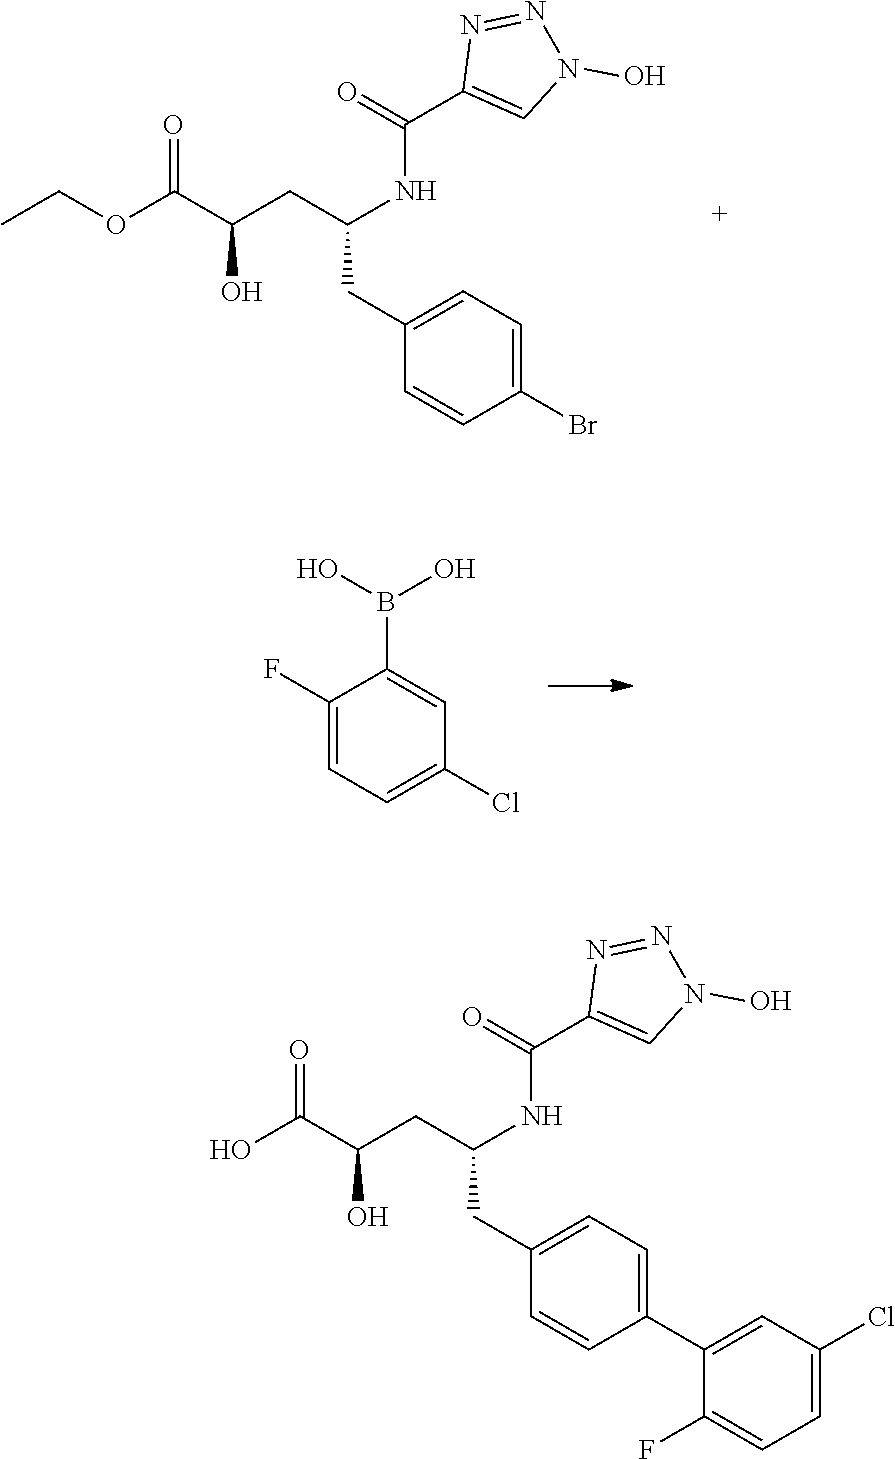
CCOC(C(CC(CC1=CC=C(Br)C=C1)NC(C1=CN(O)N=N1)=O)O)=O.C1(F)=CC=C(Cl)C=C1B(O)O.OC(C(CC(CC1=CC=C(C2=CC(Cl)=CC=C2F)C=C1)NC(C1=CN(O)N=N1)=O)O)=O
